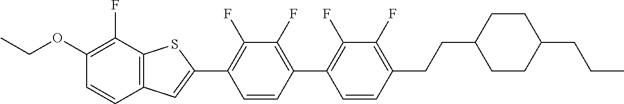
CCOC1=C(F)C2=C(C=C1)C=C(C1=C(F)C(F)=C(C3=C(F)C(F)=C(CCC4CCC(CCC)CC4)C=C3)C=C1)S2
